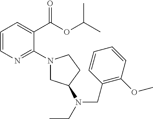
C1=CN=C(N2CC(N(CC)CC3=C(OC)C=CC=C3)CC2)C(C(OC(C)C)=O)=C1
